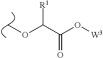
C(C(O[W3])=O)([R1])OC
